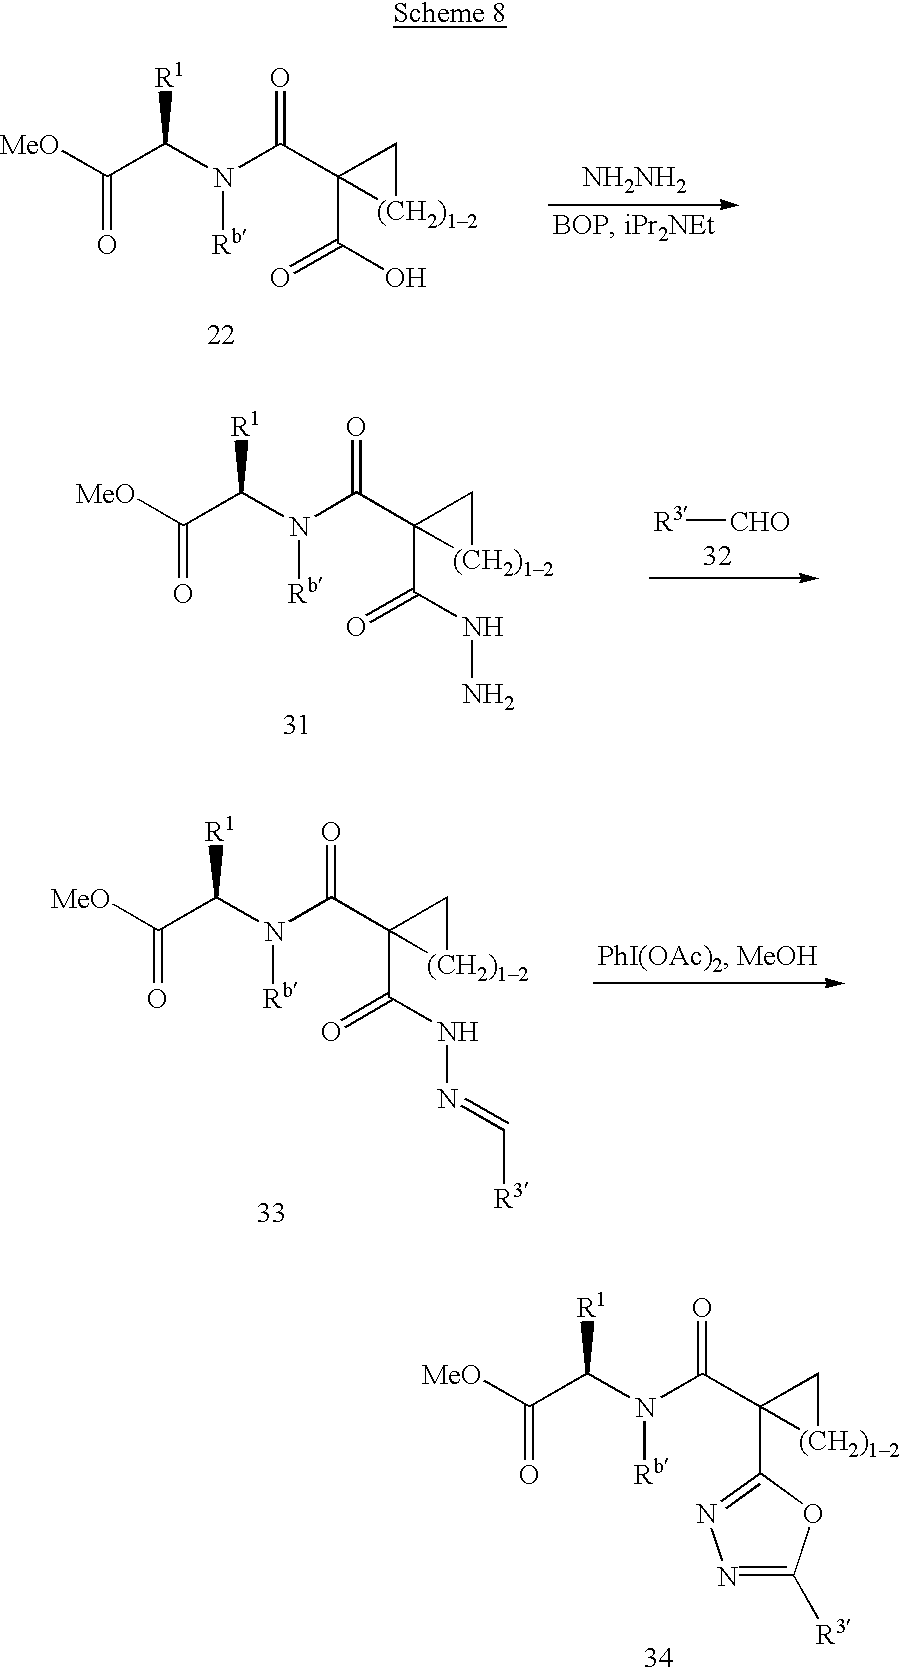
[MeO]C(C(N(C(C1(C(=O)O)[(CH2)12]C1)=O)[Rb])[R1])=O.[NH2NH2].[MeO]C(C(N(C(C1(C(=O)NN)[(CH2)12]C1)=O)[Rb])[R1])=O.[R3][CHO].[MeO]C(C(N(C(C1(C(=O)NN=C[R3])[(CH2)12]C1)=O)[Rb])[R1])=O.[MeO]C(C(N(C(C1(C2=NN=C([R3])O2)[(CH2)12]C1)=O)[Rb])[R1])=O
